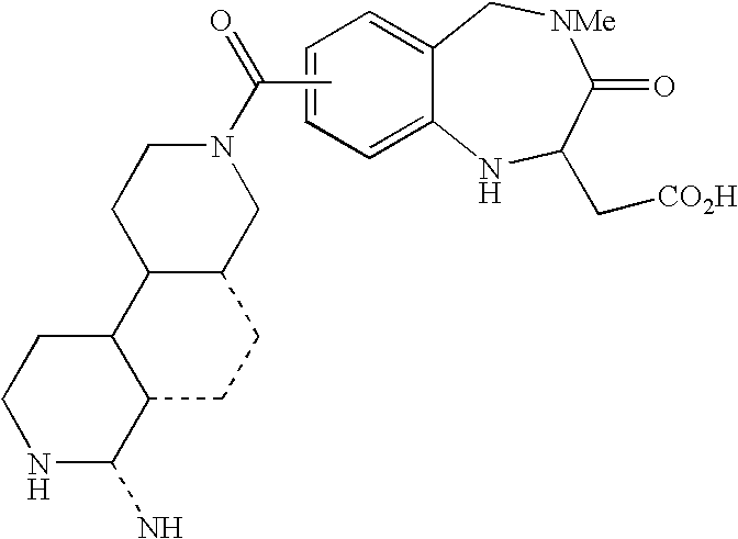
C1=CC=C2C(=C1)C[NMe]C(=O)C(C[CO2H])N2.CC(=O)N1CCC2C(C1)CCC1C2CCNC1N
